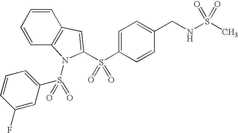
C1=CC2=C(C=C1)C=C(S(C1=CC=C(CNS(C)(=O)=O)C=C1)(=O)=O)N2S(=O)(C1=CC=CC(F)=C1)=O
